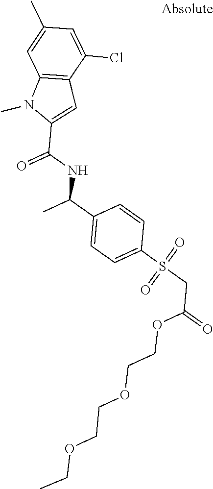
C1=C(Cl)C2=C(C=C1C)N(C)C(C(NC(C1=CC=C(S(CC(=O)OCCOCCOCC)(=O)=O)C=C1)C)=O)=C2
